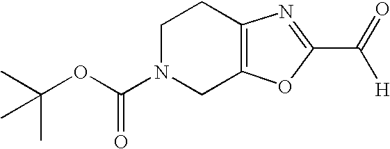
C1N(C(=O)OC(C)(C)C)CC2=C(C1)N=C(C(=O)[H])O2
